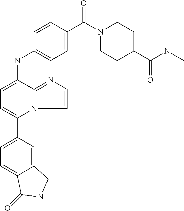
C1(C2=CC=C(NC3=CC=C(C(N4CCC(C(NC)=O)CC4)=O)C=C3)C3=NC=CN23)=CC=C2C(=C1)CNC2=O
